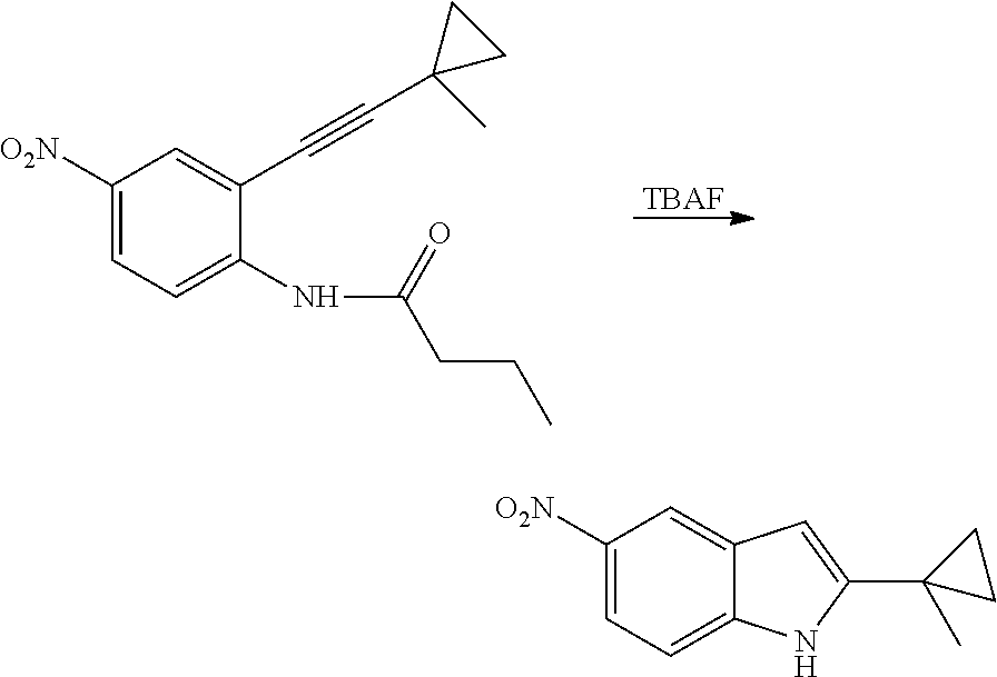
C1([O2N])=CC=C(NC(CCC)=O)C(C#CC2(C)CC2)=C1.[TBAF].C1([O2N])=CC=C2C(=C1)C=C(C1(C)CC1)N2
